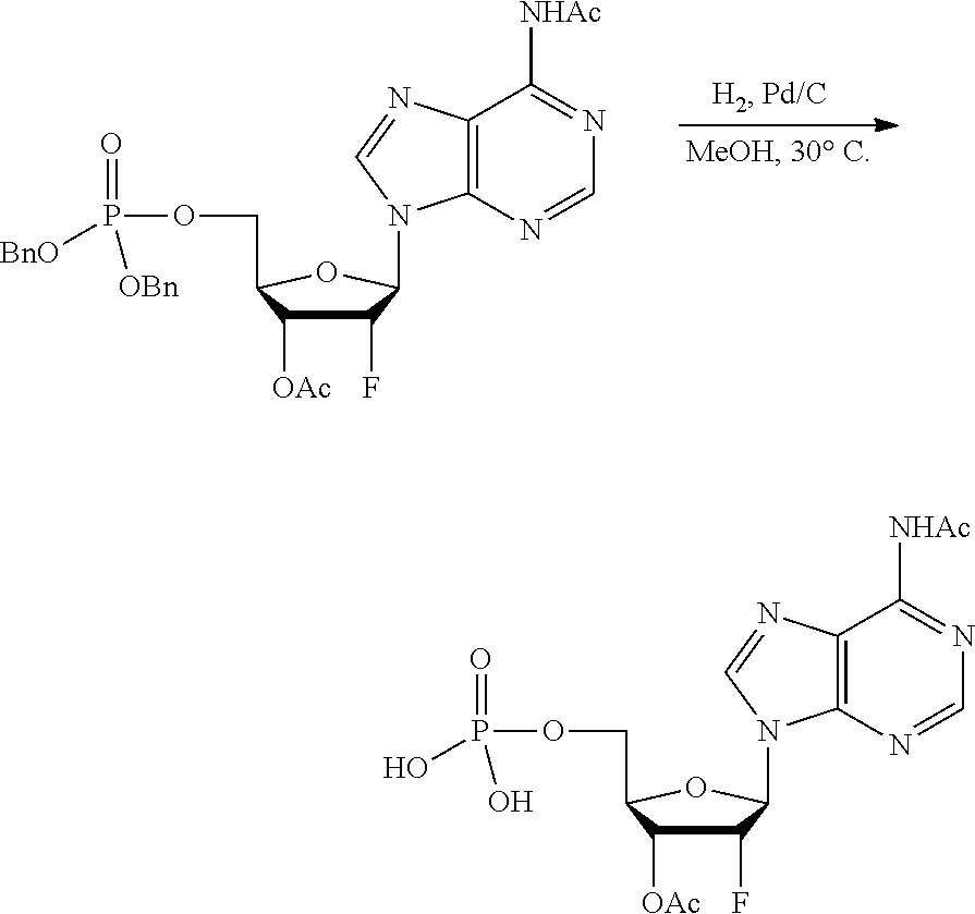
O(CC1C([OAc])C(F)C(N2C3=C(C([NHAc])=NC=N3)N=C2)O1)P([BnO])([OBn])=O.O(CC1C([OAc])C(F)C(N2C3=C(C([NHAc])=NC=N3)N=C2)O1)P(O)(O)=O
